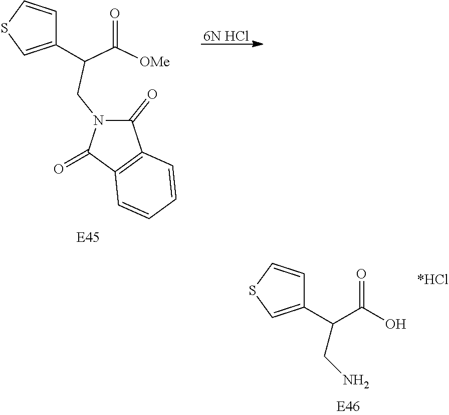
[6N HCl].C1=CSC=C1C(C([OMe])=O)CN1C(=O)C2=C(C1=O)C=CC=C2.C1(C(C(=O)O)CN)=CSC=C1
